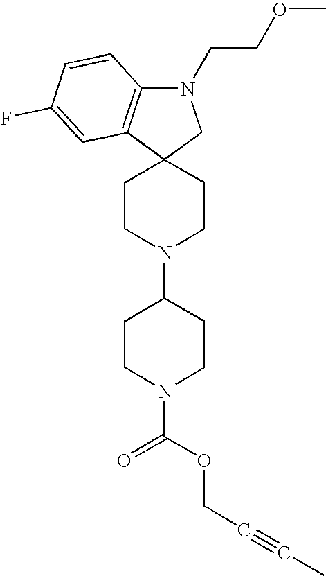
C1CN(C2CCN(C(=O)OCC#CC)CC2)CCC12CN(CCOC)C1=C2C=C(F)C=C1
